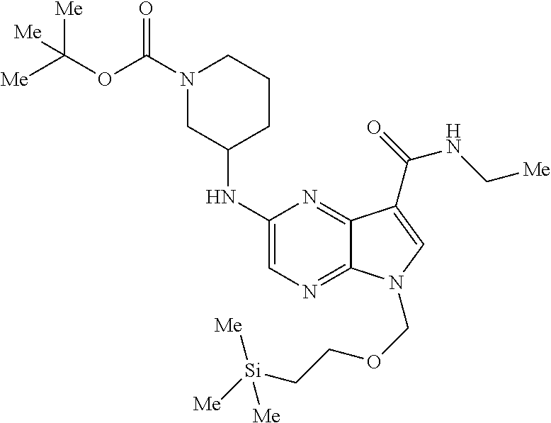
C1(NC2CCCN(C(=O)OC([Me])([Me])[Me])C2)=CN=C2C(=N1)C(C(=O)NC[Me])=CN2COCC[Si]([Me])([Me])[Me]
